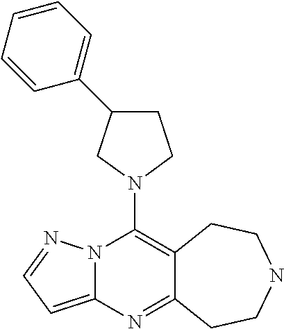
N12C(=CC=N1)N=C1C(=C2N2CCC(C3=CC=CC=C3)C2)CCNCC1
